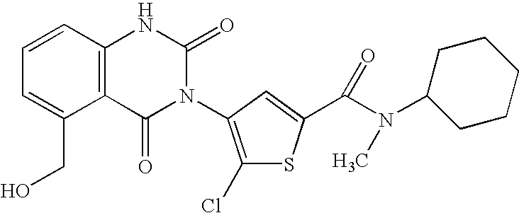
C12=C(C=CC=C1CO)NC(=O)N(C1=C(Cl)SC(C(N(C3CCCCC3)C)=O)=C1)C2=O
